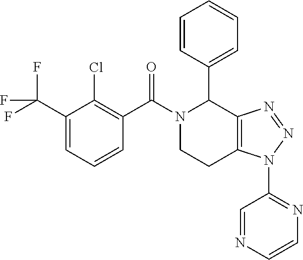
N1(C(C2=C(Cl)C(C(F)(F)F)=CC=C2)=O)CCC2=C(C1C1=CC=CC=C1)N=NN2C1=NC=CN=C1
